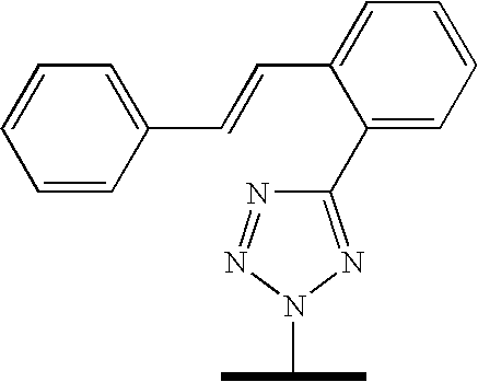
N1=NN(C(C)C)N=C1C1=CC=CC=C1C=CC1=CC=CC=C1
